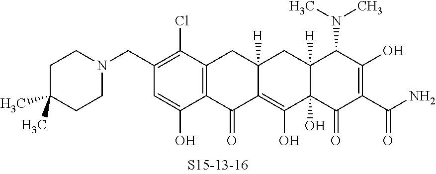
C1(CN2CCC(C)(C)CC2)=C(Cl)C2=C(C(O)=C1)C(=O)C1=C(O)C3(O)C([H])(CC1([H])C2)C(N(C)C)C(O)=C(C(N)=O)C3=O
